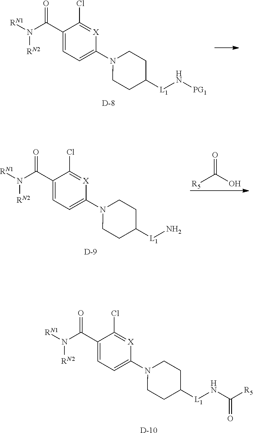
O=C(C1=CC=C(N2CCC([L1]N[PG1])CC2)[X]=C1Cl)N([RN1])[RN2].[D].C(O)(=O)[R5].O=C(C1=CC=C(N2CCC([L1]N)CC2)[X]=C1Cl)N([RN1])[RN2].[D].O=C(C1=CC=C(N2CCC([L1]NC([R5])=O)CC2)[X]=C1Cl)N([RN1])[RN2].[D]
